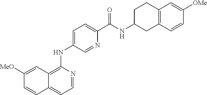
C1=NC(NC2=CC=C(C(NC3CC4=C(CC3)C=C([OMe])C=C4)=O)N=C2)=C2C(=C1)C=CC([MeO])=C2
